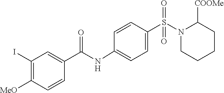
C1CCCC([COOMe])N1S(=O)(=O)C1=CC=C(NC(C2=CC(I)=C([MeO])C=C2)=O)C=C1
